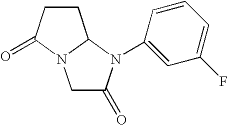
C1C(=O)N(C2=CC(F)=CC=C2)C2N1C(=O)CC2
